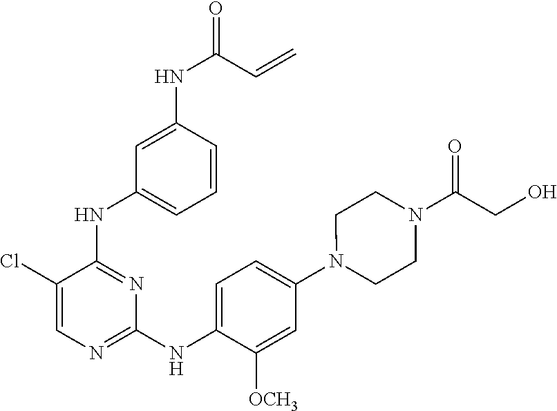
C1(Cl)=CN=C(NC2=CC=C(N3CCN(C(CO)=O)CC3)C=C2[OCH3])N=C1NC1=CC=CC(NC(=O)C=C)=C1
